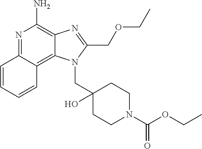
C12=C3C=CC=CC3=NC(N)=C1N=C(COCC)N2CC1(O)CCN(C(OCC)=O)CC1
